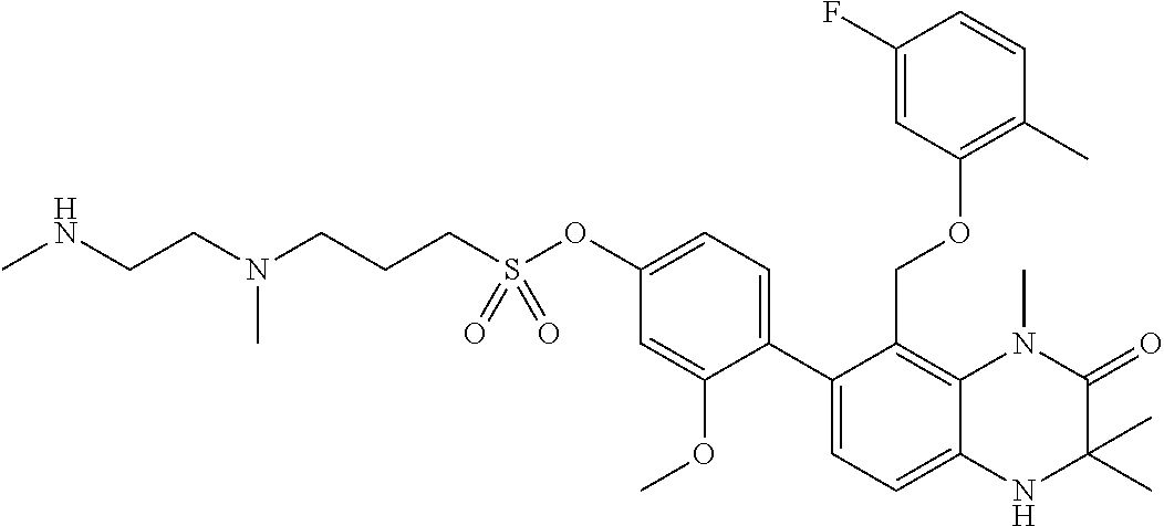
C12=C(COC3=C(C)C=CC(F)=C3)C(C3=CC=C(OS(CCCN(CCNC)C)(=O)=O)C=C3OC)=CC=C1NC(C)(C)C(=O)N2C
